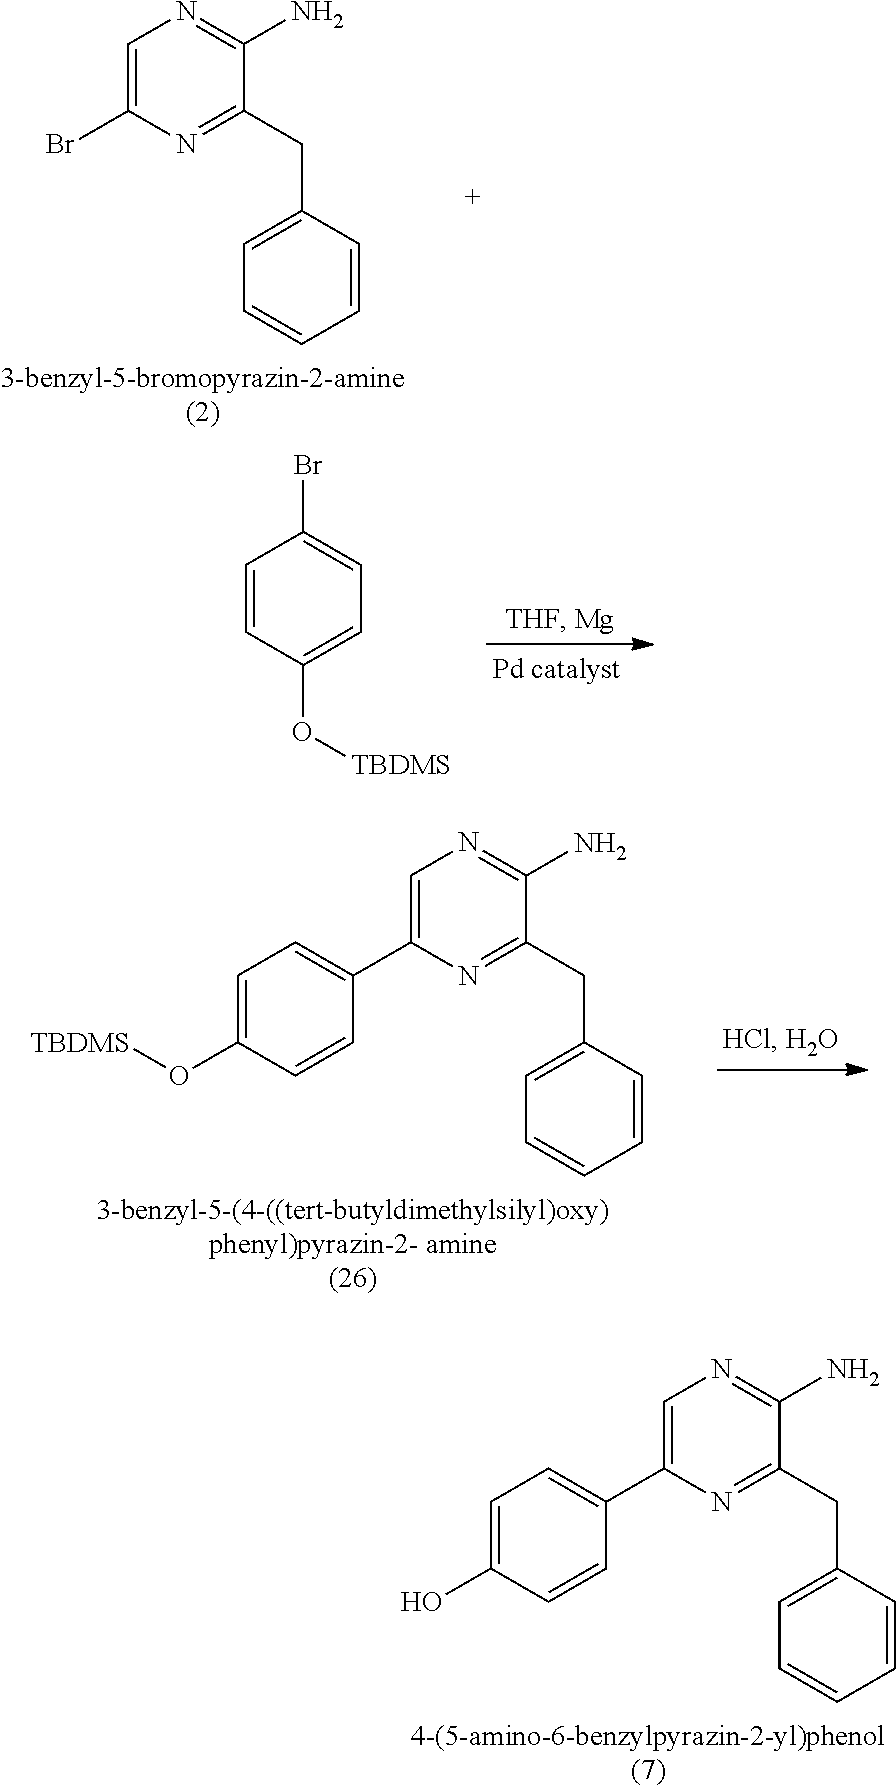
C1=C(Br)N=C(CC2=CC=CC=C2)C(N)=N1.C1=CC(O[TBDMS])=CC=C1Br.C1=C(C2=CC=C(O[TBDMS])C=C2)N=C(CC2=CC=CC=C2)C(N)=N1.C1=C(C2=CC=C(O)C=C2)N=C(CC2=CC=CC=C2)C(N)=N1
